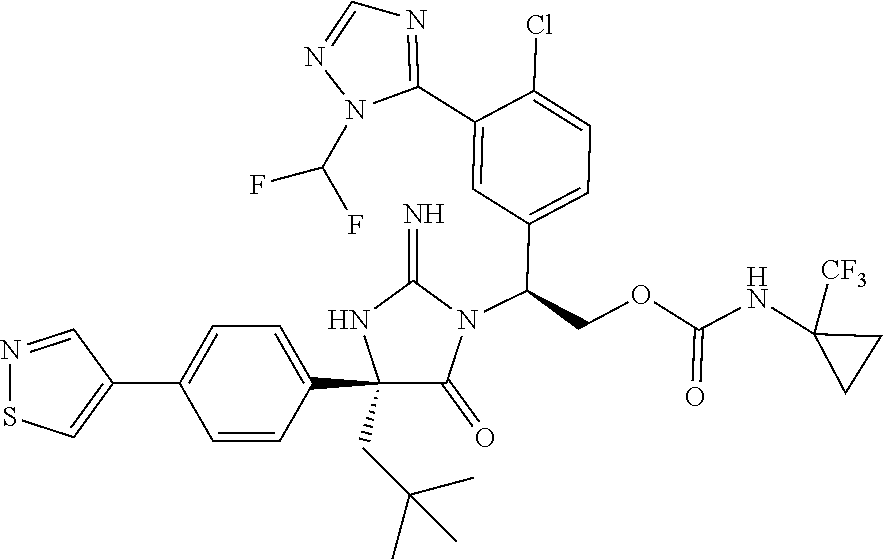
C1(CC(C)(C)C)(C2=CC=C(C3=CSN=C3)C=C2)C(=O)N(C(COC(NC2([CF3])CC2)=O)C2=CC=C(Cl)C(C3=NC=NN3C(F)F)=C2)C(=N)N1
